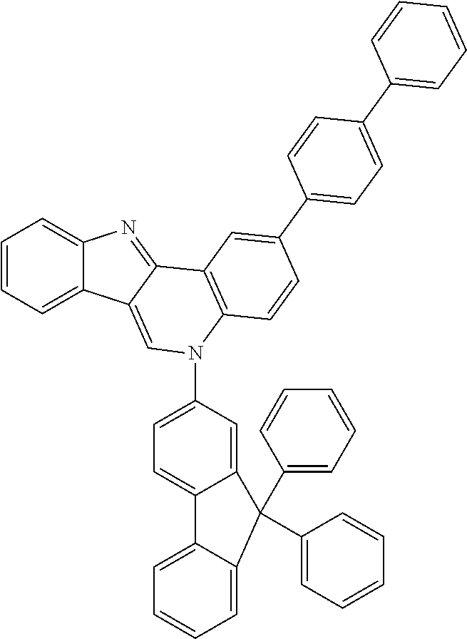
C1=CC=C2C(=C1)N=C1C2=CN(C2=CC=C3C(=C2)C(C2=CC=CC=C2)(C2=CC=CC=C2)C2=CC=CC=C32)C2=C1C=C(C1=CC=C(C3=CC=CC=C3)C=C1)C=C2
